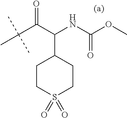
CC(C(=O)C(NC(OC)=O)C1CCS(=O)(=O)CC1)(C)C
